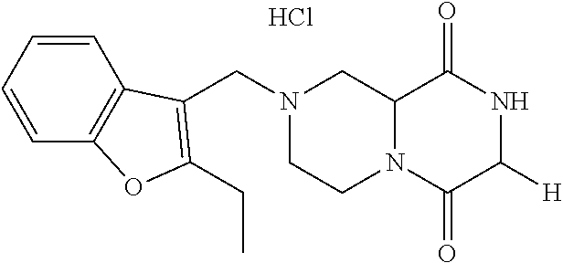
C12N(C(=O)C([H])NC1=O)CCN(CC1=C(CC)OC3=C1C=CC=C3)C2.Cl
